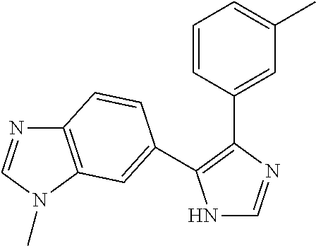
N1C=NC(C2=CC(C)=CC=C2)=C1C1=CC2=C(N=CN2C)C=C1
